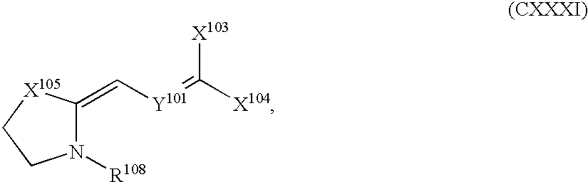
N1([R108])C(=C[Y101]=C([X104])[X103])[X105]CC1
